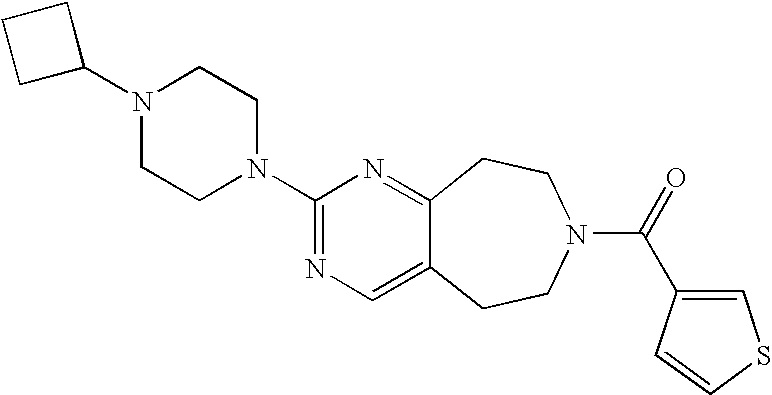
C1C(N2CCN(C3=NC=C4C(=N3)CCN(C(=O)C3=CSC=C3)CC4)CC2)CC1
